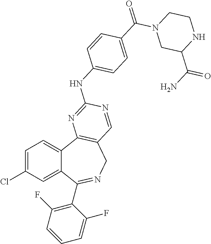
C1=C(Cl)C=C2C(=C1)C1=C(CN=C2C2=C(F)C=CC=C2F)C=NC(NC2=CC=C(C(=O)N3CC(C(N)=O)NCC3)C=C2)=N1
